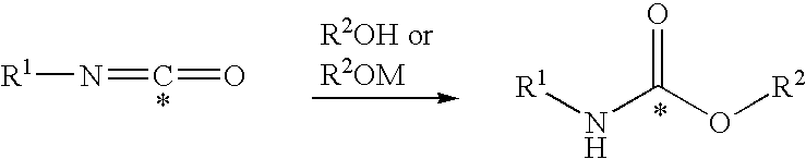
[R1]N=C=O.[R1]NC(O[R2])=O
